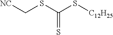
[NC]CSC(S[C12H25])=S
